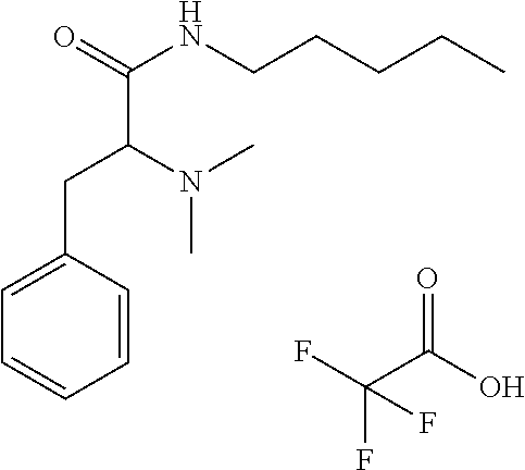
CN(C)C(CC1=CC=CC=C1)C(NCCCCC)=O.C(C(F)(F)F)(=O)O
